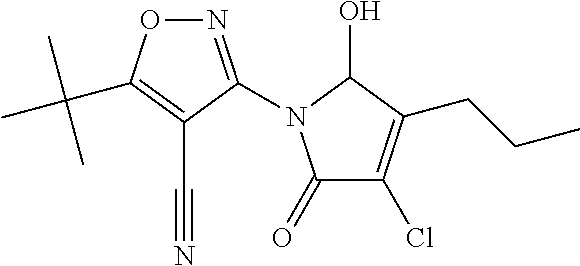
N1=C(N2C(=O)C(Cl)=C(CCC)C2O)C(C#N)=C(C(C)(C)C)O1
